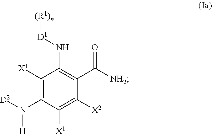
C1([X1])=C(N([D2])[H])C([X1])=C([X2])C(C([NH2])=O)=C1N[D1][(R1)n]
